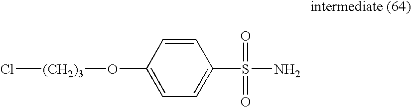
C1=CC(O[(CH2)3]Cl)=CC=C1S(=O)(N)=O
